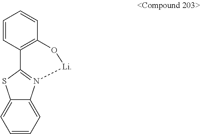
C12=C(C=CC=C1)O[Li]N1=C2SC2=CC=CC=C21
